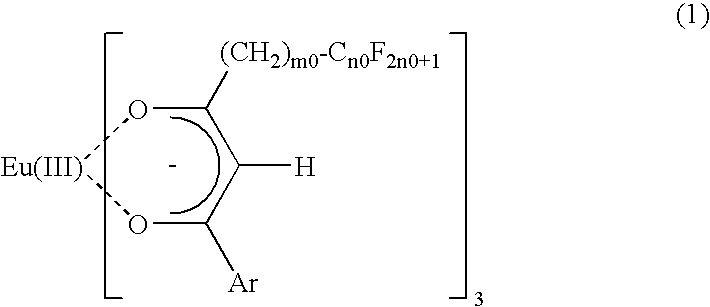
O1C([Ar])C([H])C([(CH2)m0-Cn0F2n0+1])O[Eu]1
